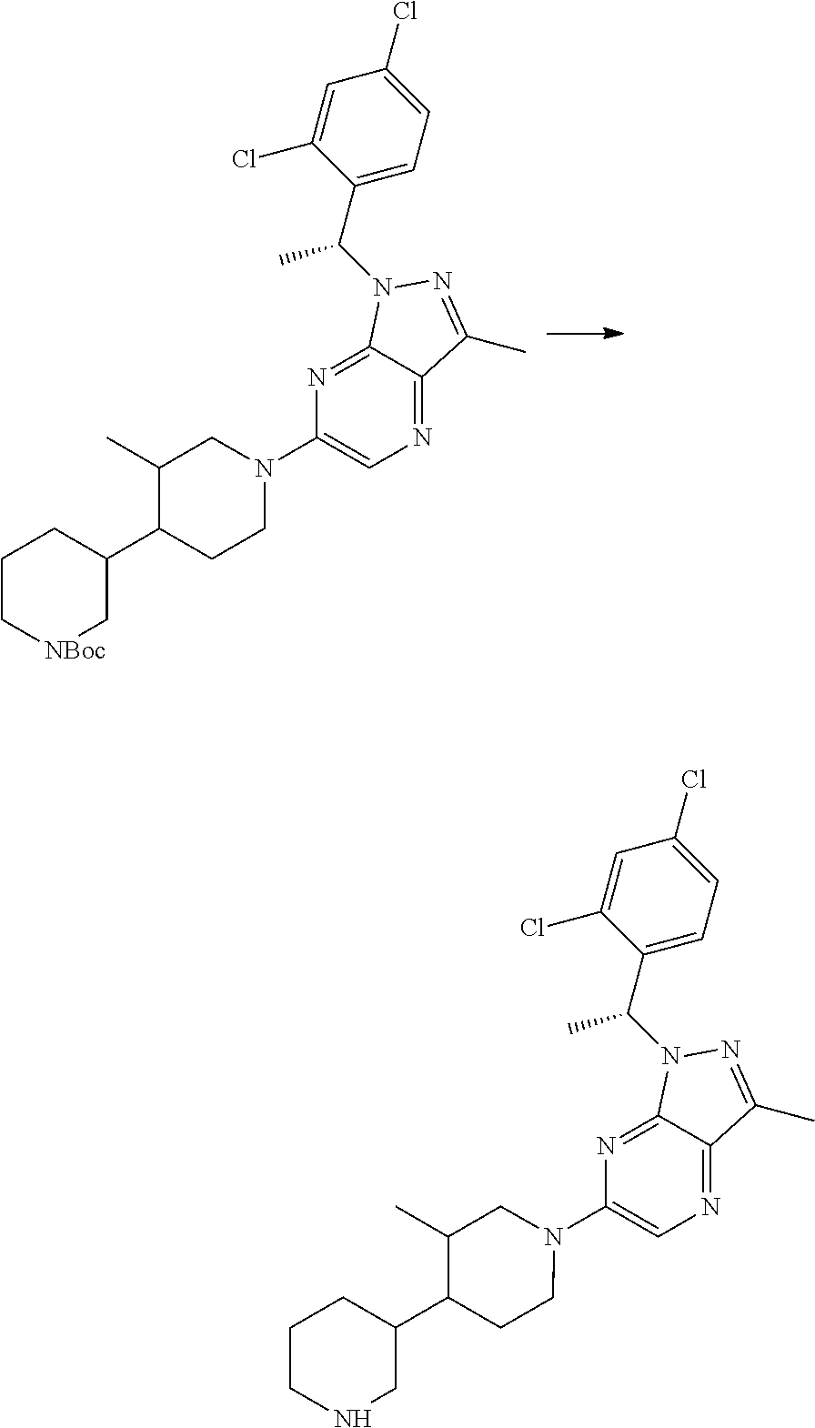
C1(N2CC(C)C(C3CCC[NBoc]C3)CC2)=CN=C2C(=N1)N(C(C1=CC=C(Cl)C=C1Cl)C)N=C2C.C1(N2CC(C)C(C3CCCNC3)CC2)=CN=C2C(=N1)N(C(C1=CC=C(Cl)C=C1Cl)C)N=C2C
